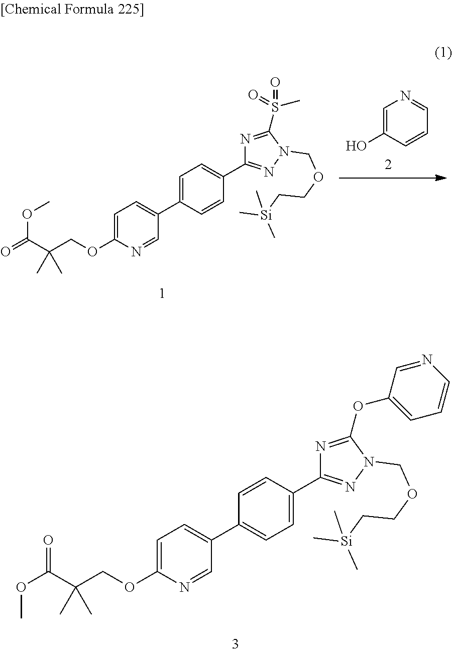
C1=C(OCC(C(=O)OC)(C)C)N=CC(C2=CC=C(C3=NN(COCC[Si](C)(C)C)C(S(C)(=O)=O)=N3)C=C2)=C1.C1=C(O)C=CC=N1.C1=C(OCC(C(OC)=O)(C)C)N=CC(C2=CC=C(C3=NN(COCC[Si](C)(C)C)C(OC4=CC=CN=C4)=N3)C=C2)=C1
